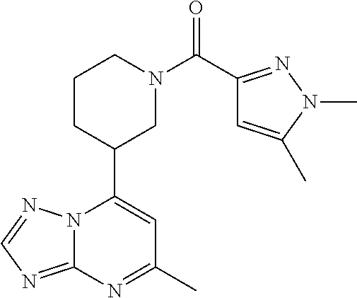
N12C(=NC=N1)N=C(C)C=C2C1CN(C(=O)C2=NN(C)C(C)=C2)CCC1
